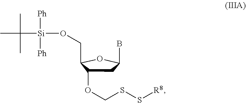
CC(C)(C)[Si]([Ph])([Ph])OCC1C(OCSS[R8])CC(B)O1
